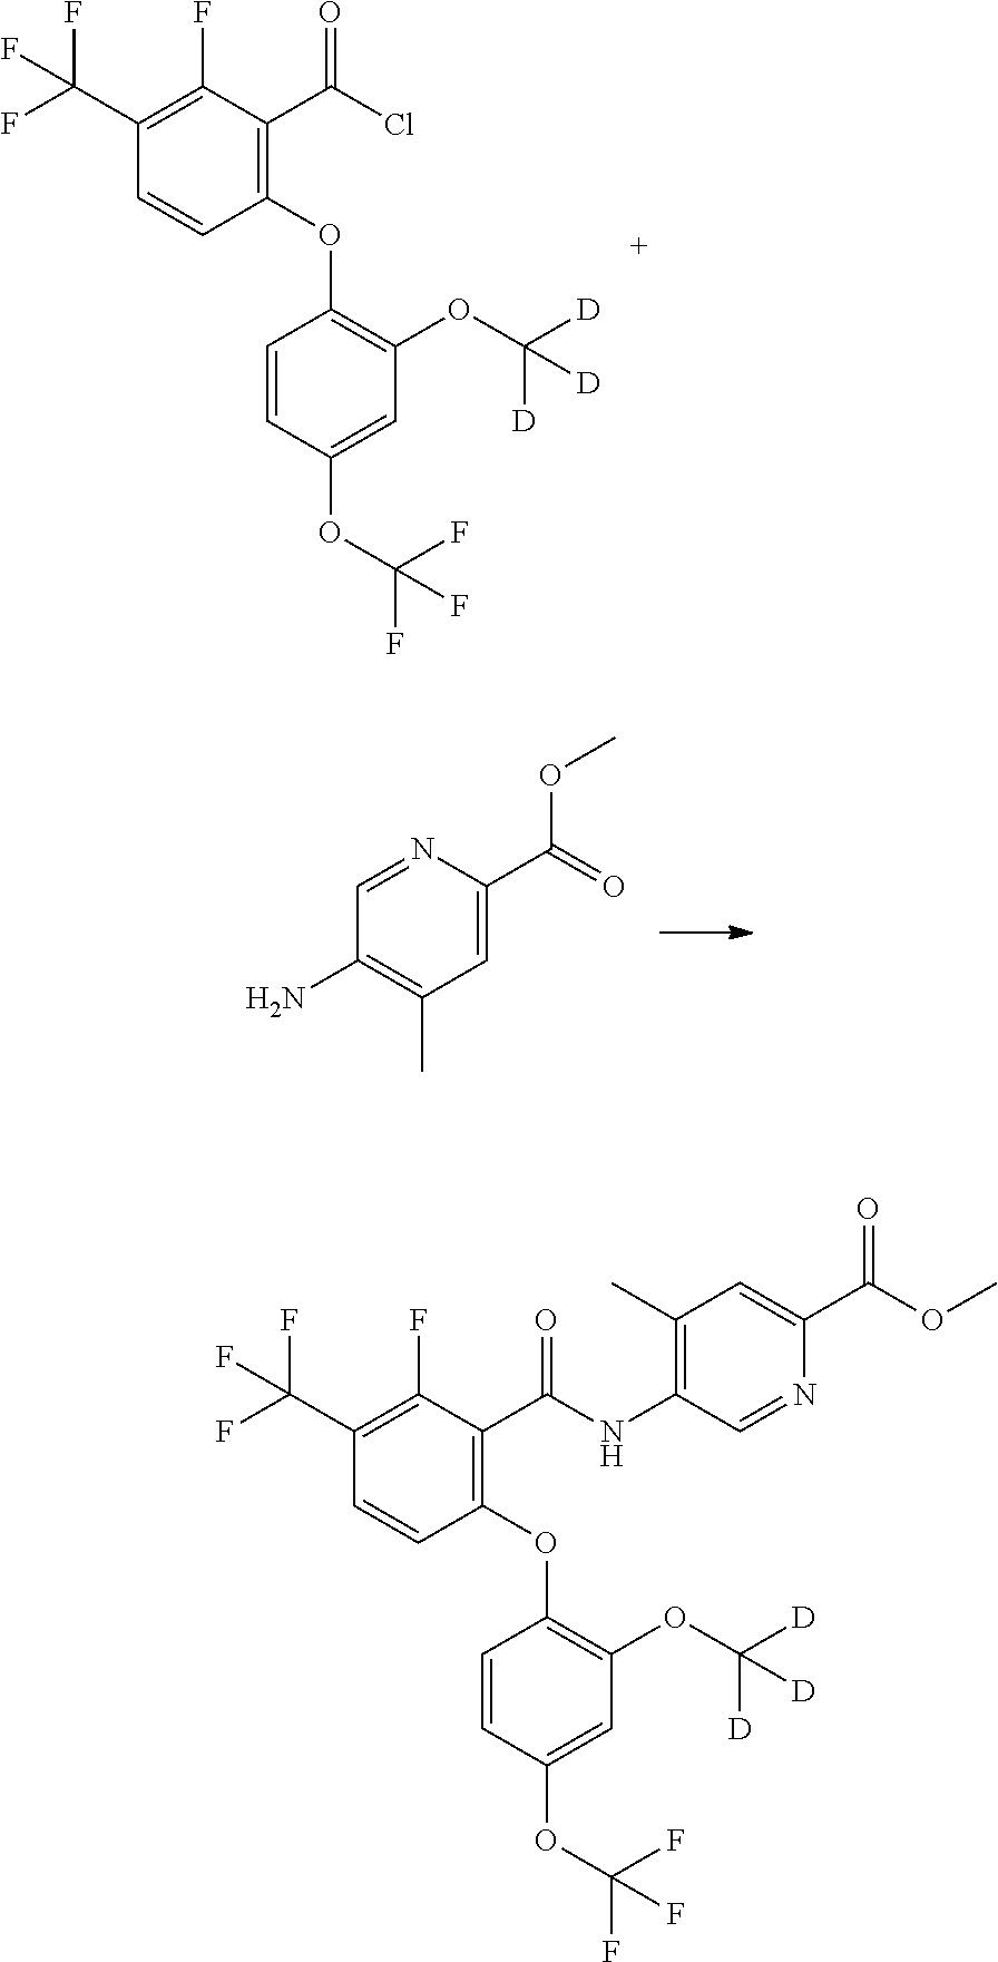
C1(F)=C(C(F)(F)F)C=CC(OC2=C(OC([D])([D])[D])C=C(OC(F)(F)F)C=C2)=C1C(Cl)=O.C1=C(C(=O)OC)N=CC(N)=C1C.C1(F)=C(C(F)(F)F)C=CC(OC2=C(OC([D])([D])[D])C=C(OC(F)(F)F)C=C2)=C1C(NC1=C(C)C=C(C(OC)=O)N=C1)=O
